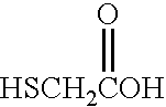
[HSCH2COH]=O
